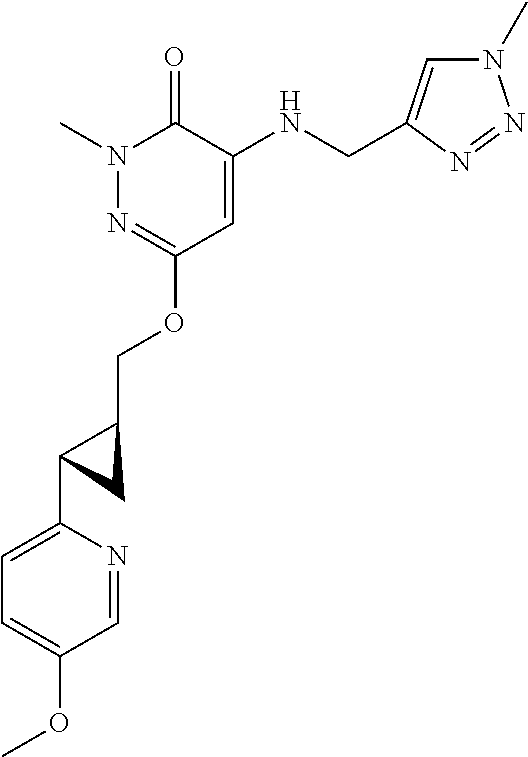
N1(C)N=C(OCC2C(C3=CC=C(OC)C=N3)C2)C=C(NCC2=CN(C)N=N2)C1=O
